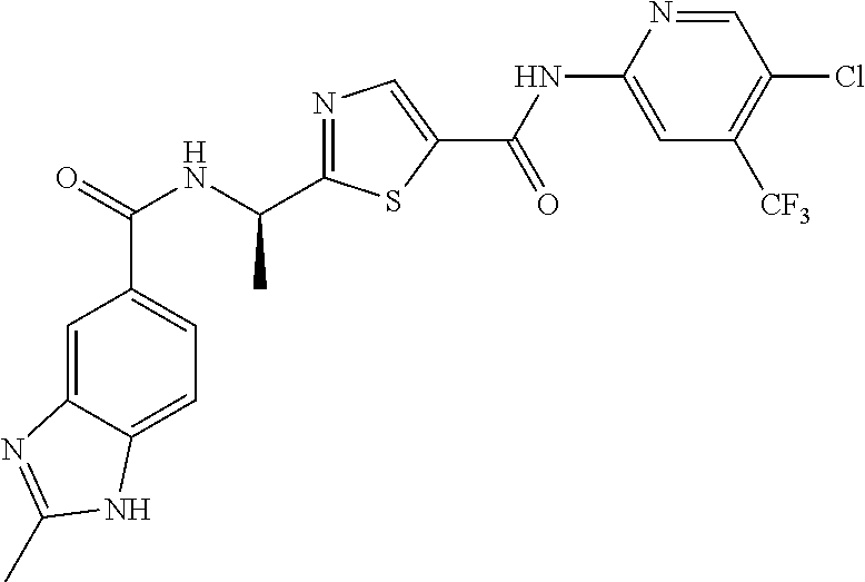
C1=C2C(=CC(C(=O)NC(C)C3=NC=C(C(NC4=CC([CF3])=C(Cl)C=N4)=O)S3)=C1)N=C(C)N2
